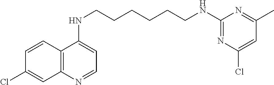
C1=CC2=C(C=C1Cl)N=CC=C2NCCCCCCNC1=NC(Cl)=CC(C)=N1
